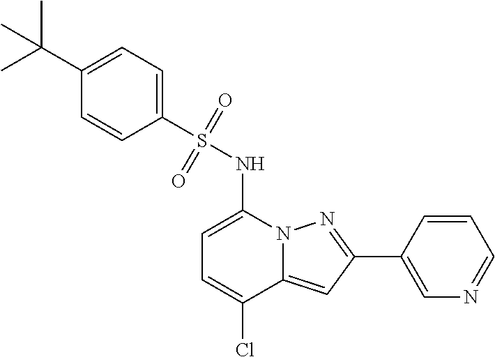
C1=C(NS(C2=CC=C(C(C)(C)C)C=C2)(=O)=O)N2C(=CC(C3=CN=CC=C3)=N2)C(Cl)=C1
